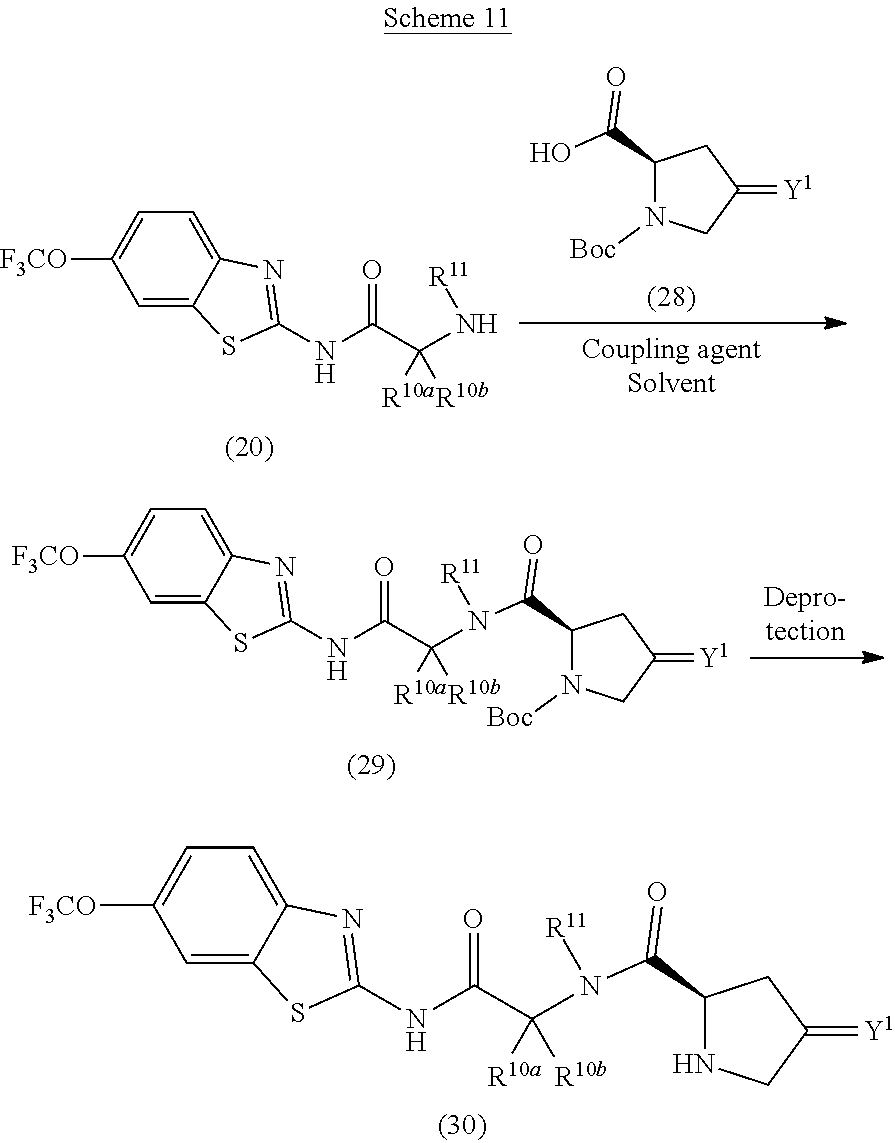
C1(C(O)=O)N([Boc])CC(=[Y1])C1.C(C(N[R11])([R10a])[R10b])(=O)NC1=NC2=CC=C([F3CO])C=C2S1.C(C([R10a])([R10b])N([R11])C(C1N([Boc])CC(=[Y1])C1)=O)(=O)NC1=NC2=CC=C([F3CO])C=C2S1.C(C([R10a])([R10b])N([R11])C(C1NCC(=[Y1])C1)=O)(=O)NC1=NC2=CC=C([F3CO])C=C2S1
